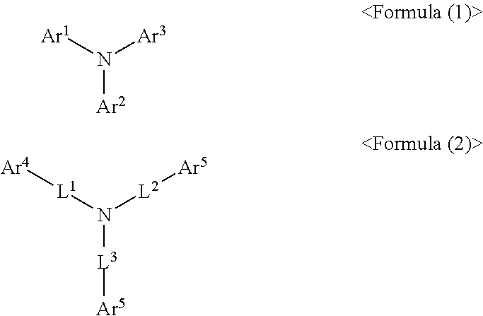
N([Ar2])([Ar1])[Ar3].[L3]([Ar5])N([L2][Ar5])[L1][Ar4]
